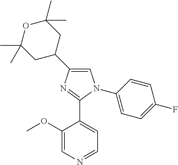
C1=C(C2CC(C)(C)OC(C)(C)C2)N=C(C2=CC=NC=C2OC)N1C1=CC=C(F)C=C1
